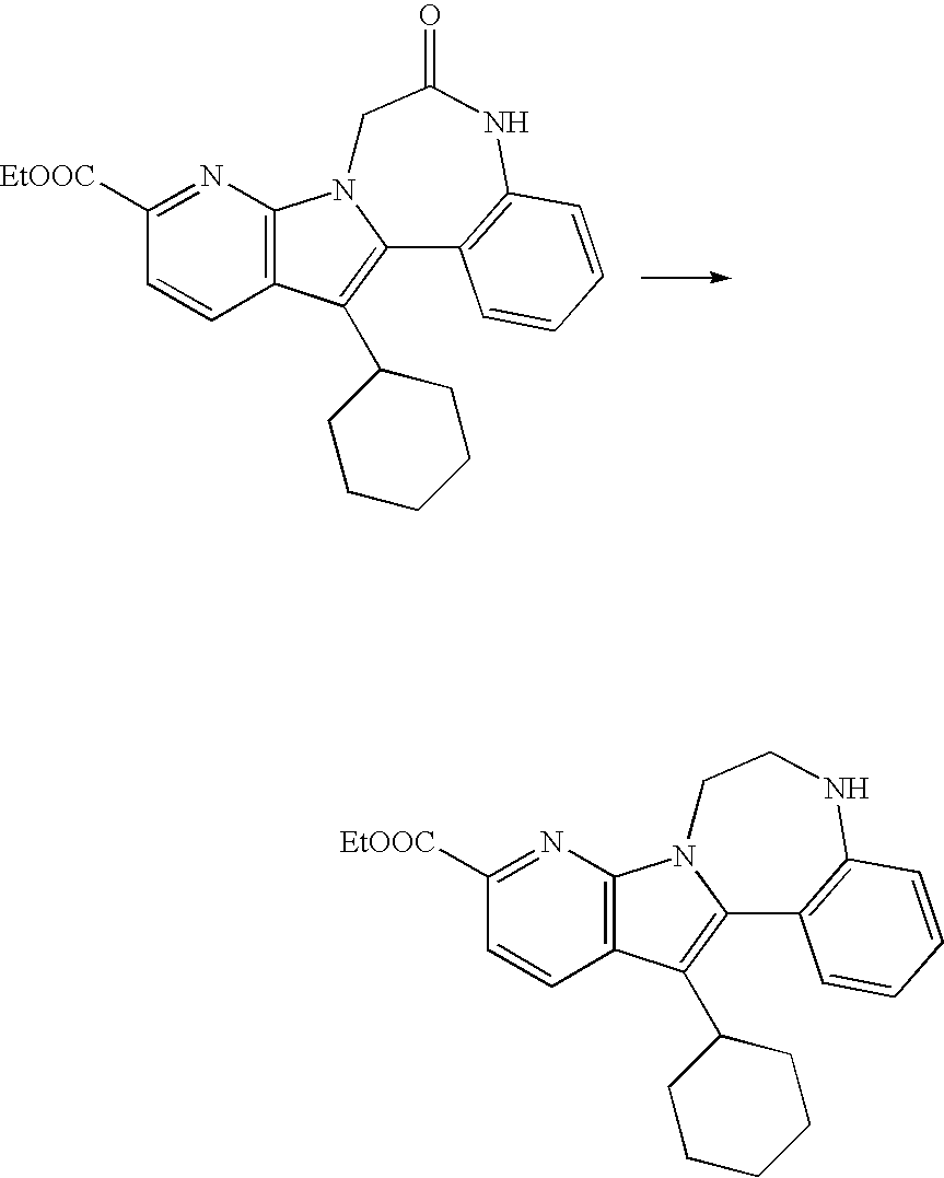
C1=CC2=C(N=C1[EtOOC])N1C(=C2C2CCCCC2)C2=C(NC(=O)C1)C=CC=C2.C1=CC2=C(N=C1[EtOOC])N1C(=C2C2CCCCC2)C2=C(NCC1)C=CC=C2
